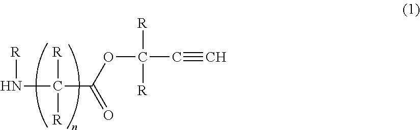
[R]NC([R])([R])C(OC([R])([R])C#C)=O
